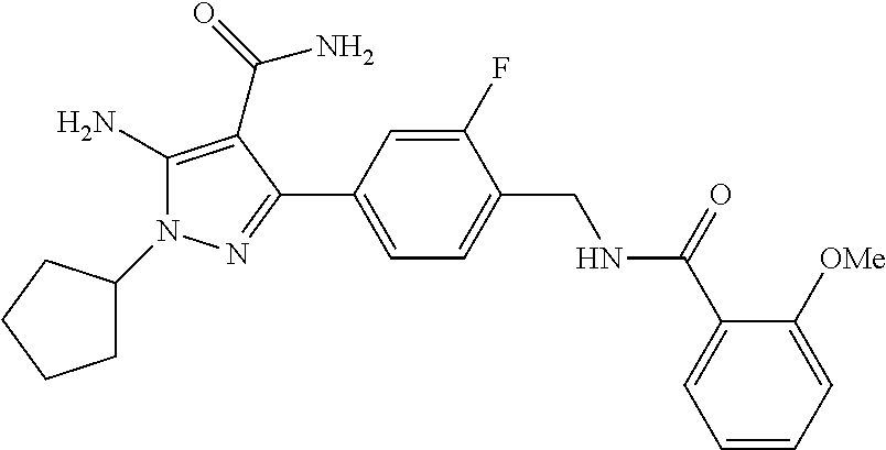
C1(N2C(N)=C(C(=O)N)C(C3=CC=C(CNC(C4=CC=CC=C4[OMe])=O)C(F)=C3)=N2)CCCC1
